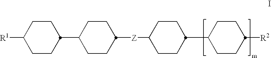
[R1]C1CCC(C2CCC([Z]C3CCC(C4CCC([R2])CC4)CC3)CC2)CC1
